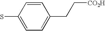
C1=CC(S)=CC=C1CC[CO2H]
